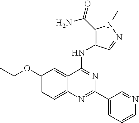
C1(OCC)=CC=C2C(=C1)C(NC1=C(C(N)=O)N(C)N=C1)=NC(C1=CC=CN=C1)=N2
